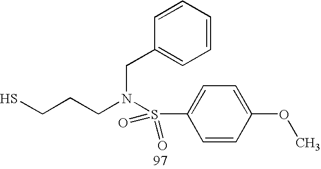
SCCCN(S(C1=CC=C(OC)C=C1)(=O)=O)CC1=CC=CC=C1
